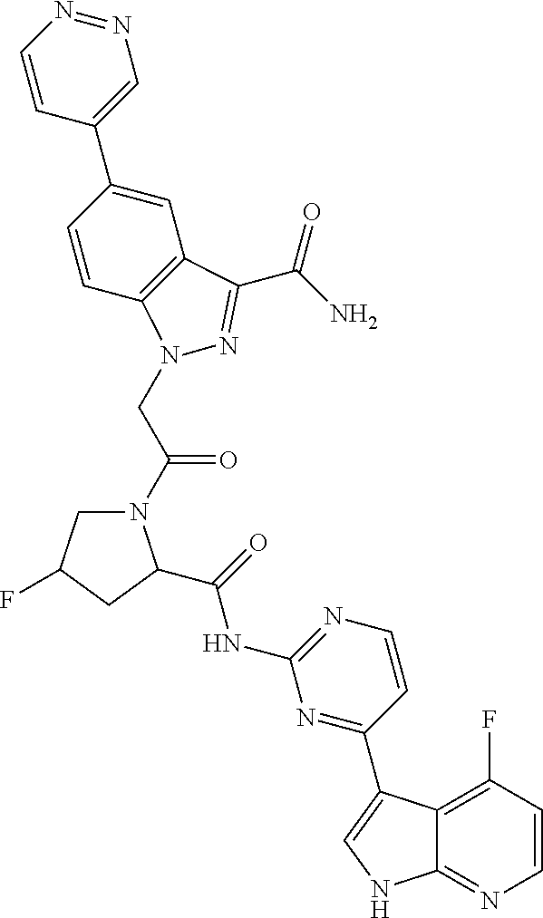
C1=CN=NC=C1C1=CC2=C(C=C1)N(CC(N1CC(F)CC1C(=O)NC1=NC=CC(C3=CNC4=NC=CC(F)=C43)=N1)=O)N=C2C(N)=O
